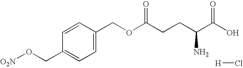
[O2N]OCC1=CC=C(COC(CCC(C(O)=O)N)=O)C=C1.[H]Cl
